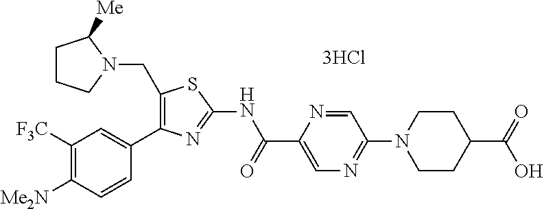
C1([F3C])=C([Me2N])C=CC(C2=C(CN3C([Me])CCC3)SC(NC(C3=CN=C(N4CCC(C(=O)O)CC4)C=N3)=O)=N2)=C1.[3HCl]
